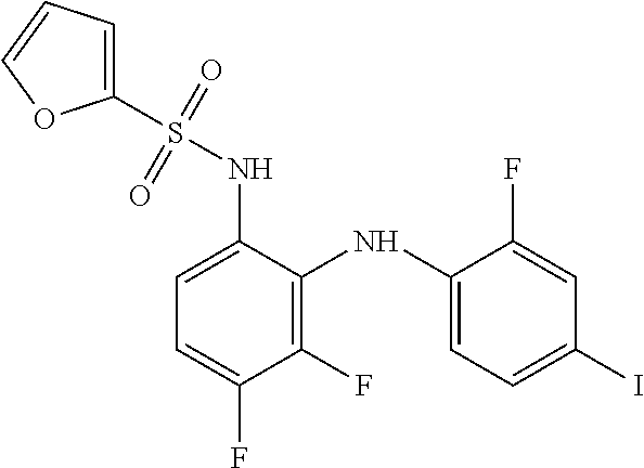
C1(NS(C2=CC=CO2)(=O)=O)=CC=C(F)C(F)=C1NC1=CC=C(I)C=C1F
